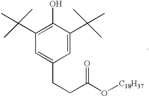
C1=C(CCC(O[C18H37])=O)C=C(C(C)(C)C)C(O)=C1C(C)(C)C
